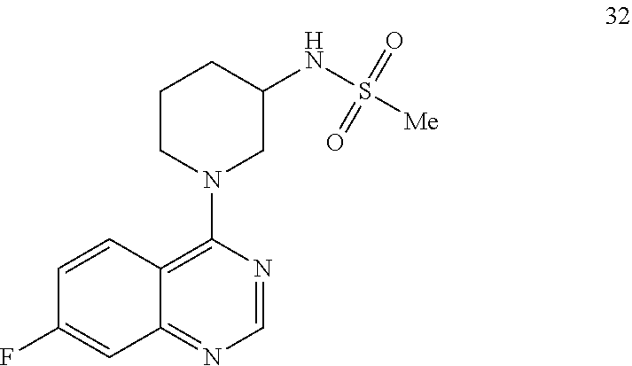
C1CN(C2=C3C(=NC=N2)C=C(F)C=C3)CC(NS([Me])(=O)=O)C1
